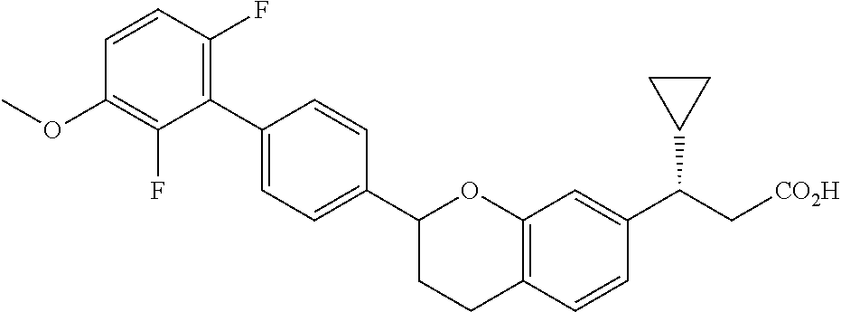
C1(C2=CC=C(C3CCC4=C(O3)C=C(C(C[CO2H])C3CC3)C=C4)C=C2)=C(F)C=CC(OC)=C1F
